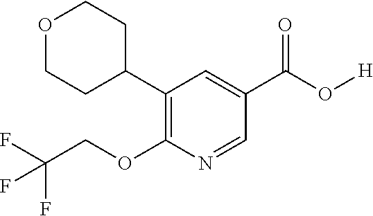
C1(C2=C(OCC(F)(F)F)N=CC(C(=O)O[H])=C2)CCOCC1
